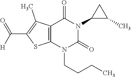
C12=C(N(CCCC)C(=O)N(C3C(C)C3)C1=O)SC(C([H])=O)=C2C
